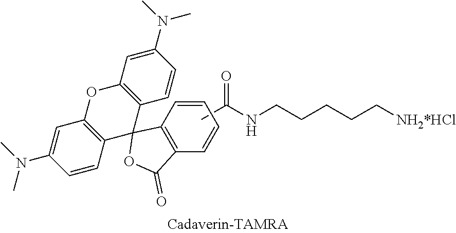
C1=C(N(C)C)C=CC2=C1OC1=C(C=CC(N(C)C)=C1)C21C2=C(C=CC=C2)C(=O)O1.C(C)(=O)NCCCCC[NH2*HCl]
